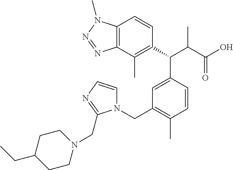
CC1=C(C(C(C(O)=O)C)C2=CC(CN3C=CN=C3CN3CCC(CC)CC3)=C(C)C=C2)C=CC2=C1N=NN2C
